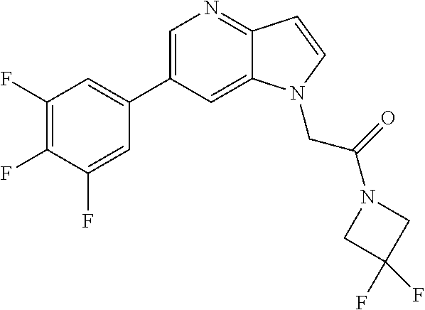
C1=C(C2=CC(F)=C(F)C(F)=C2)C=C2C(=N1)C=CN2CC(=O)N1CC(F)(F)C1
